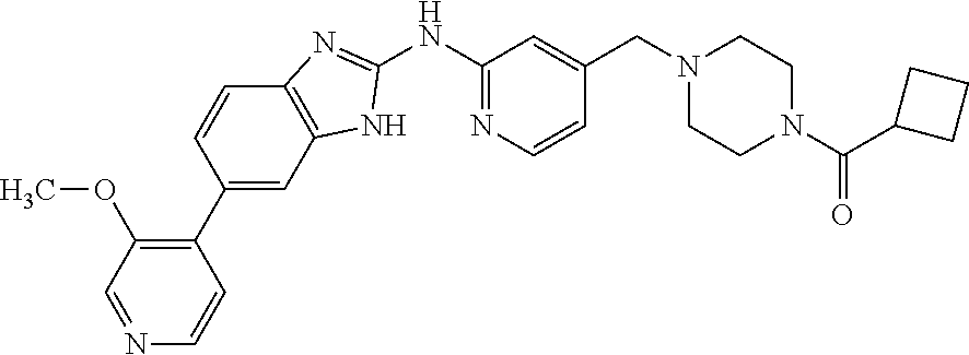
C1(C2=CC3=C(C=C2)N=C(NC2=NC=CC(CN4CCN(C(=O)C5CCC5)CC4)=C2)N3)=C(OC)C=NC=C1
